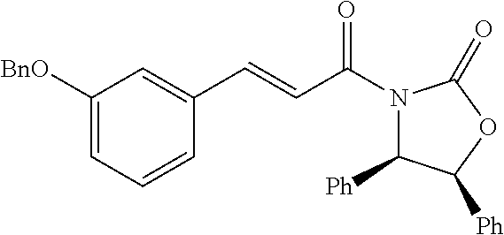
C1([BnO])=CC=CC(C=CC(N2C([Ph])C([Ph])OC2=O)=O)=C1
